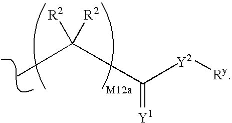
C([Y2][Ry])(=[Y1])C(C)([R2])[R2]
